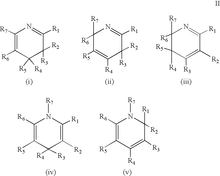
C1([R7])=C([R6])C([R4])([R5])C([R2])([R3])C([R1])=N1.C1([R7])([R6])C([R5])=C([R4])C([R2])([R3])C([R1])=N1.C1([R7])([R6])C([R5])([R4])C([R3])=C([R2])C([R1])=N1.C1([R6])=C([R5])C([R4])([R3])C([R2])=C([R1])N1[R7].C1([R6])=C([R5])C([R4])=C([R3])C([R1])([R2])N1[R7]
